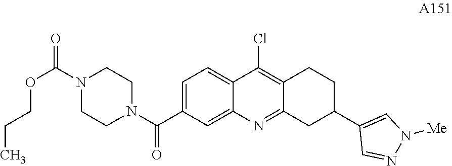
C1=C(C(N2CCN(C(=O)OCCC)CC2)=O)C=C2C(=C1)C(Cl)=C1C(=N2)CC(C2=CN([Me])N=C2)CC1
